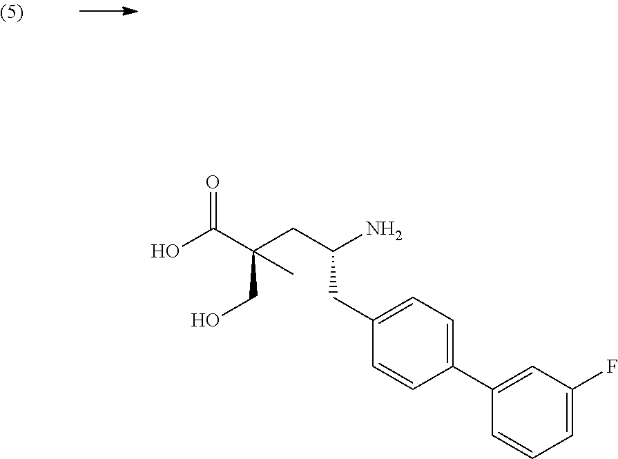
OC(C(CO)(CC(N)CC1=CC=C(C2=CC(F)=CC=C2)C=C1)C)=O
